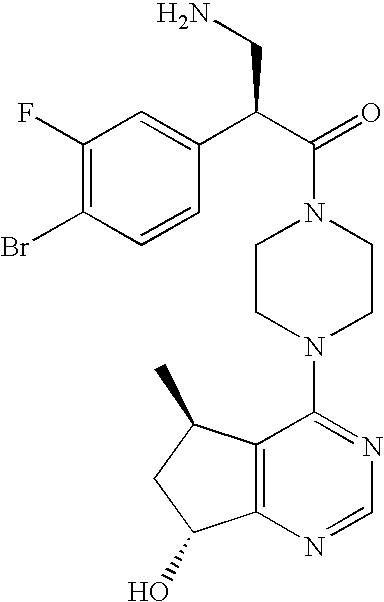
C(N1CCN(C2=NC=NC3=C2C(C)CC3O)CC1)(C(C1=CC(F)=C(Br)C=C1)CN)=O
